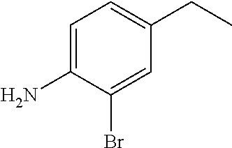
C1=C(N)C(Br)=CC(CC)=C1
